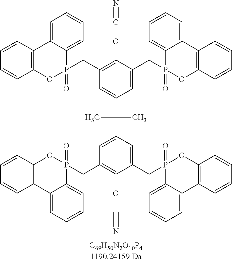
C1=CC2=C(C=C1)OP(CC1=C(OC#N)C(CP3(=O)OC4=C(C=CC=C4)C4=CC=CC=C34)=CC(C(C)(C)C3=CC(CP4(=O)OC5=C(C=CC=C5)C5=CC=CC=C45)=C(OC#N)C(CP4(=O)OC5=C(C=CC=C5)C5=CC=CC=C45)=C3)=C1)(=O)C1=CC=CC=C21
